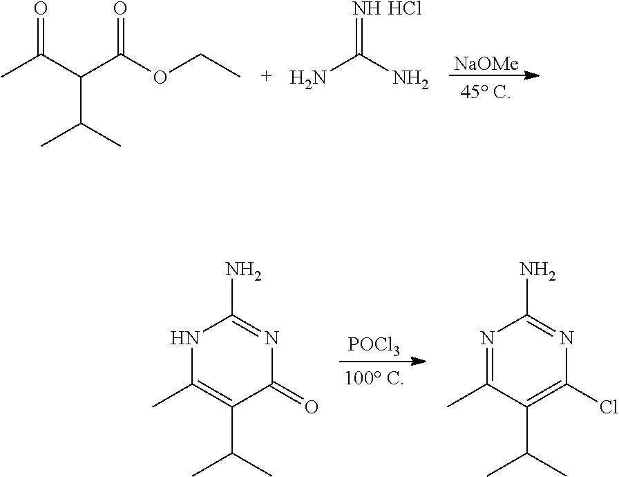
NC(N)=N.Cl.[NaOMe].CC(C(C(OCC)=O)C(C)C)=O.N1C(N)=NC(=O)C(C(C)C)=C1C.[POCl3].N1=C(C)C(C(C)C)=C(Cl)N=C1N
